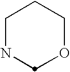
C1NCOCC1
